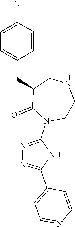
C1=C(Cl)C=CC(CC2C(=O)N(C3=NN=C(C4=CC=NC=C4)N3)CCNC2)=C1
